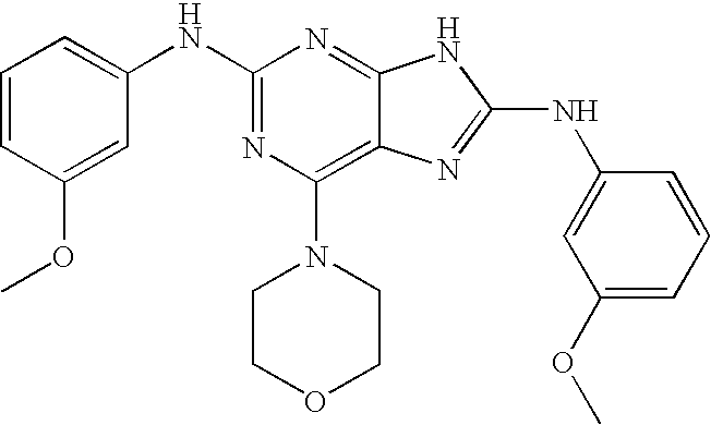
N1=C2C(=C(N3CCOCC3)N=C1NC1=CC=CC(OC)=C1)N=C(NC1=CC(OC)=CC=C1)N2
